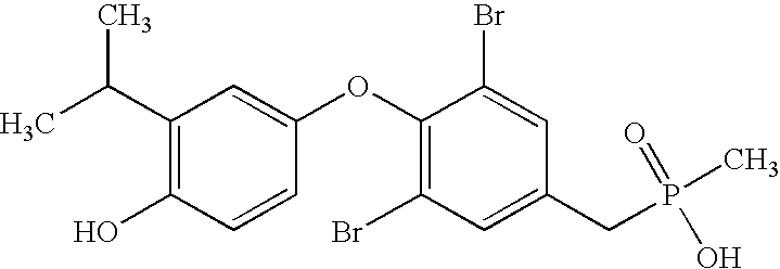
CC(C1=C(O)C=CC(OC2=C(Br)C=C(CP(C)(=O)O)C=C2Br)=C1)C
